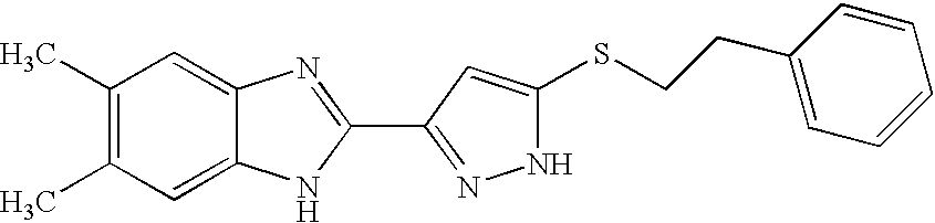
C1(C)=C(C)C=C2C(=C1)N=C(C1=NNC(SCCC3=CC=CC=C3)=C1)N2
